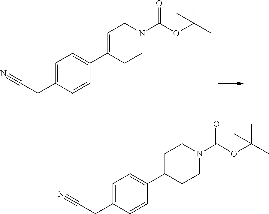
C1=C(CC#N)C=CC(C2=CCN(C(OC(C)(C)C)=O)CC2)=C1.C1=C(CC#N)C=CC(C2CCN(C(OC(C)(C)C)=O)CC2)=C1
